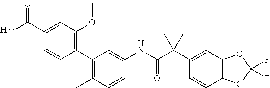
C1(NC(C2(C3=CC4=C(C=C3)OC(F)(F)O4)CC2)=O)=CC(C2=C(OC)C=C(C(=O)O)C=C2)=C(C)C=C1.[H]
